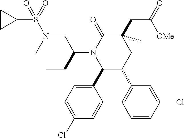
C1(C2=CC=C(Cl)C=C2)C(C2=CC=CC(Cl)=C2)CC(CC(=O)[OMe])(C)C(=O)N1C(CC)CN(S(C1CC1)(=O)=O)C
